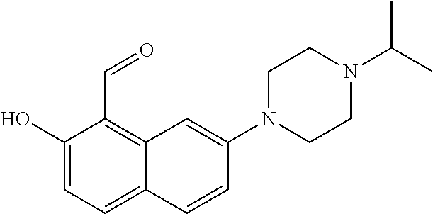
C1(O)=CC=C2C(=C1C=O)C=C(N1CCN(C(C)C)CC1)C=C2
